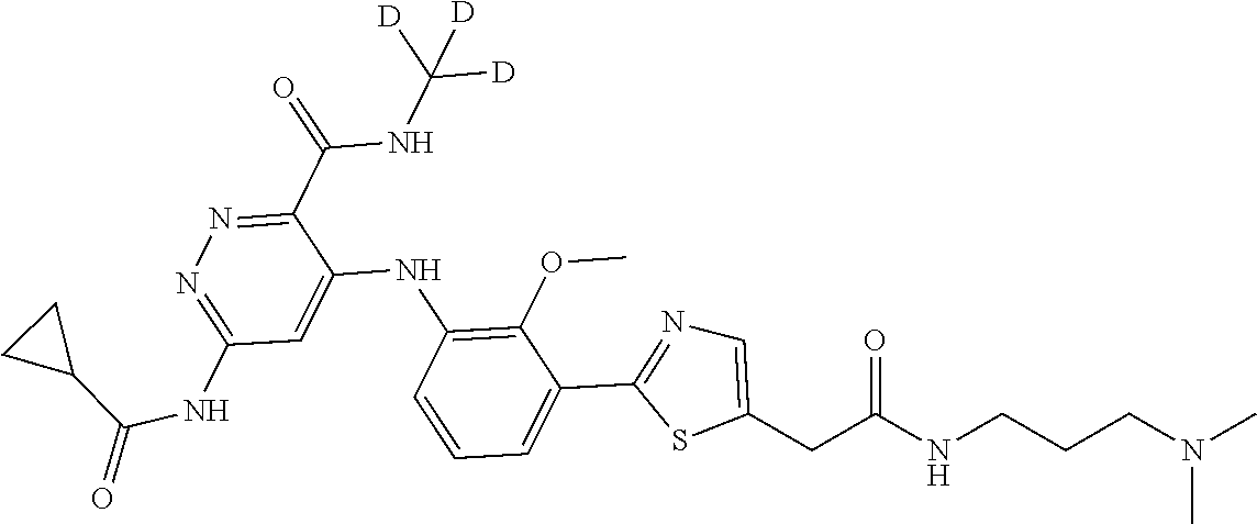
C1(C(NC([D])([D])[D])=O)=NN=C(NC(=O)C2CC2)C=C1NC1=C(OC)C(C2=NC=C(CC(NCCCN(C)C)=O)S2)=CC=C1
